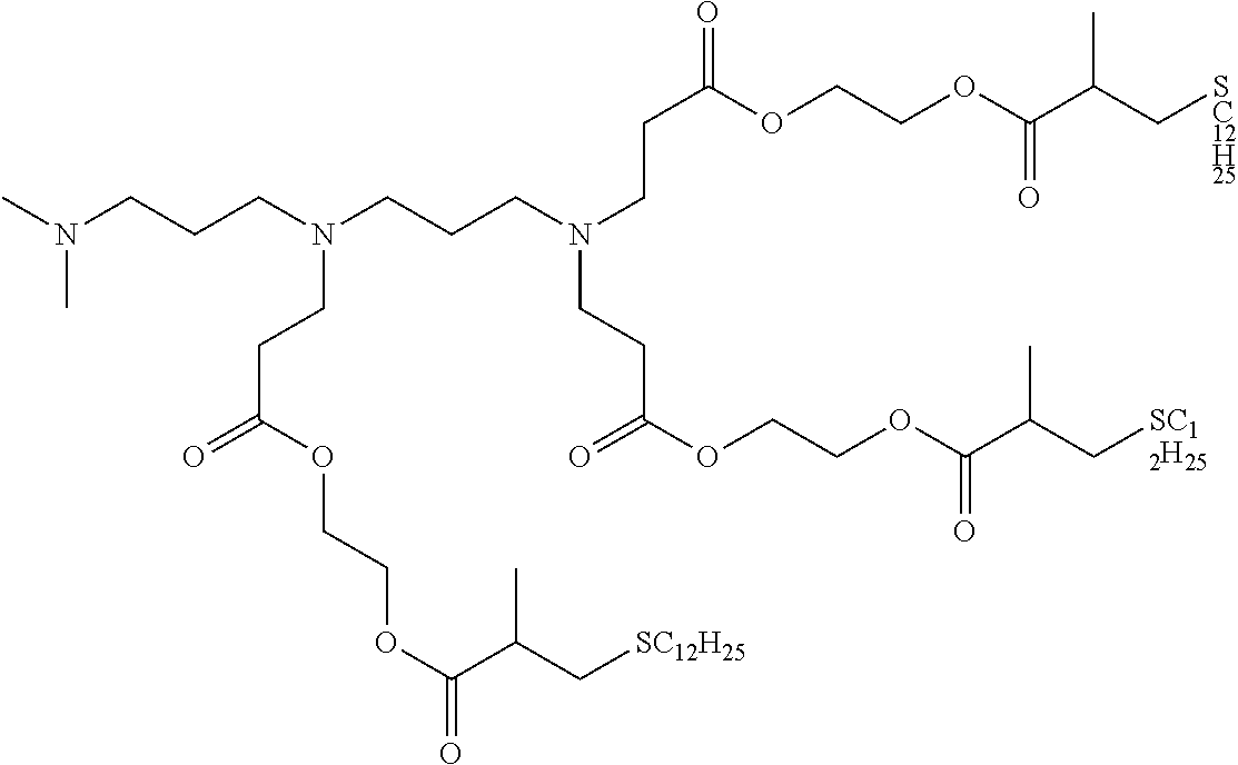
C(CN(CCCN(C)C)CCC(=O)OCCOC(=O)C(C[SC12H25])C)CN(CCC(=O)OCCOC(C(C[SC12H25])C)=O)CCC(OCCOC(C(C[SC12H25])C)=O)=O
